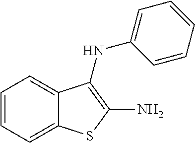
C12=CC=CC=C1C(NC1=CC=CC=C1)=C(N)S2
